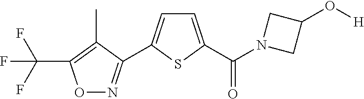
C(F)(F)(F)C1=C(C)C(C2=CC=C(C(N3CC(O[H])C3)=O)S2)=NO1
